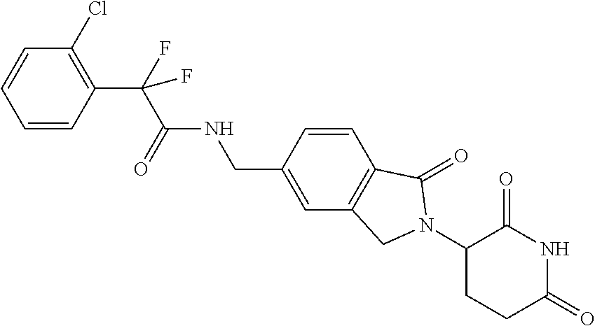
C1=CC=CC(C(C(NCC2=CC3=C(C=C2)C(=O)N(C2CCC(=O)NC2=O)C3)=O)(F)F)=C1Cl
